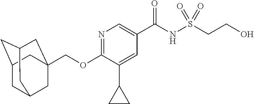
C(OC1=NC=C(C(NS(=O)(=O)CCO)=O)C=C1C1CC1)C12CC3CC(CC(C1)C3)C2
